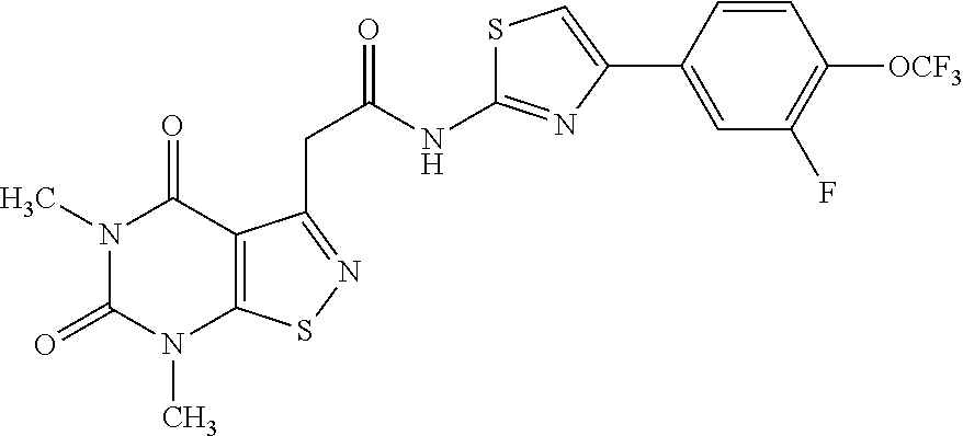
N1(C)C(=O)N(C)C2=C(C1=O)C(CC(NC1=NC(C3=CC(F)=C([OCF3])C=C3)=CS1)=O)=NS2
